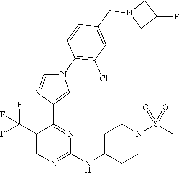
C1(C(F)(F)F)=CN=C(NC2CCN(S(C)(=O)=O)CC2)N=C1C1=CN(C2=C(Cl)C=C(CN3CC(F)C3)C=C2)C=N1
